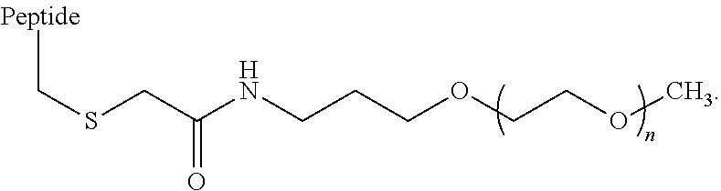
S(CC(NCCCOCCOC)=O)CC
